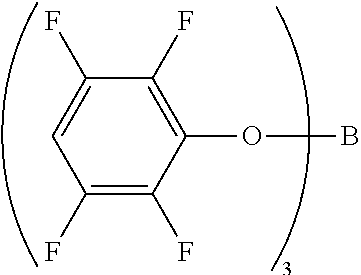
O(C1=C(F)C(F)=CC(F)=C1F)B
